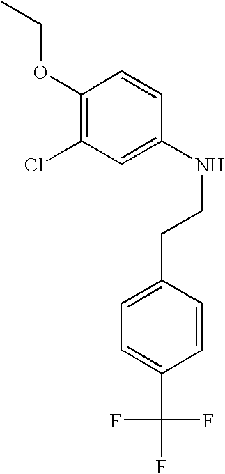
C1(OCC)=C(Cl)C=C(NCCC2=CC=C(C(F)(F)F)C=C2)C=C1
